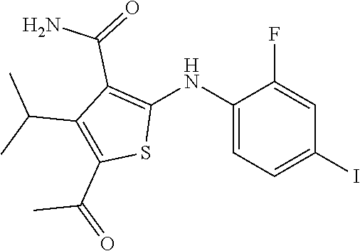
C1(NC2=C(C(=O)N)C(C(C)C)=C(C(=O)C)S2)=CC=C(I)C=C1F
